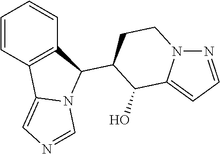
C1=CC2=C(C=C1)C(C1C(O)C3=CC=NN3CC1)N1C2=CN=C1
